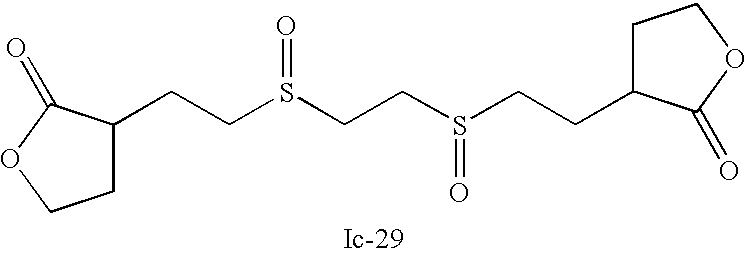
C(CS(CCS(CCC1CCOC1=O)=O)=O)C1CCOC1=O
